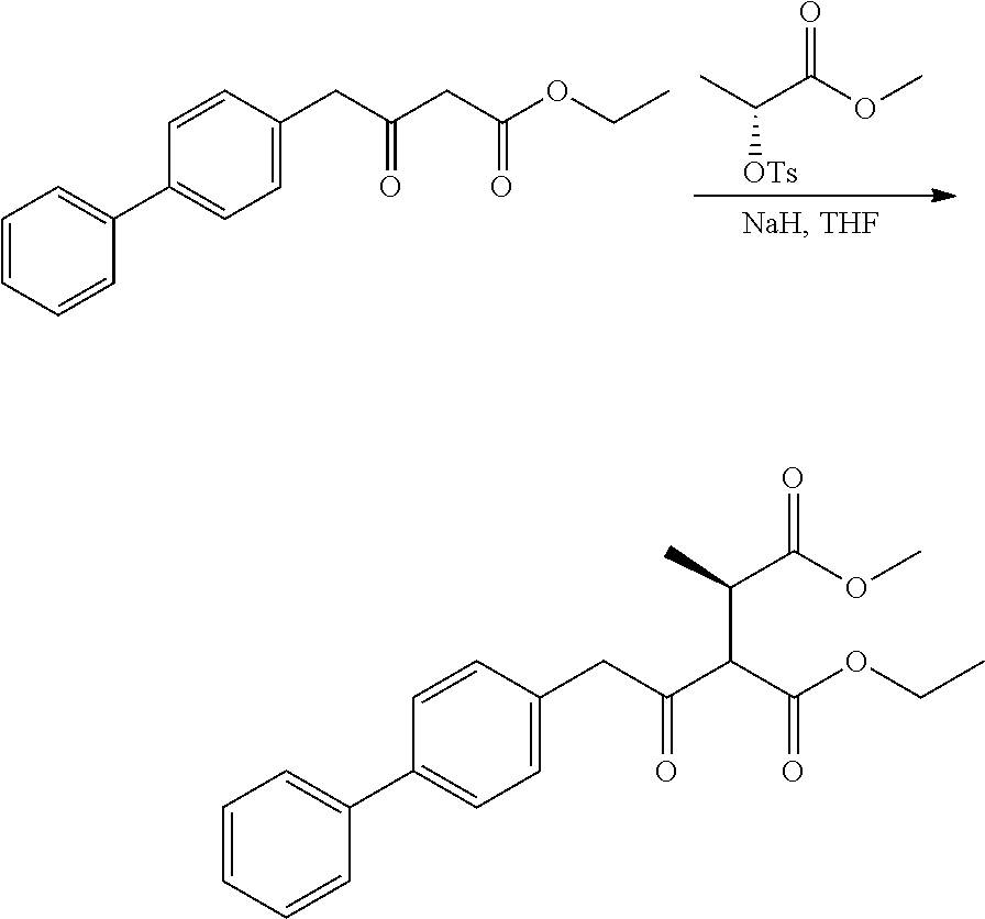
CC(C(OC)=O)[OTs].C1=CC=CC(C2=CC=C(CC(=O)CC(OCC)=O)C=C2)=C1.C1=CC=CC(C2=CC=C(CC(=O)C(C(OCC)=O)C(C)C(OC)=O)C=C2)=C1
